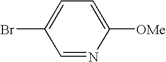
C1=NC([OMe])=CC=C1Br
